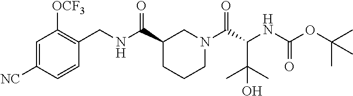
C1=C([NC])C=CC(CNC(C2CCCN(C(C(NC(OC(C)(C)C)=O)C(C)(C)O)=O)C2)=O)=C1[OCF3]
